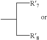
CC(C[R7])C[R8]
